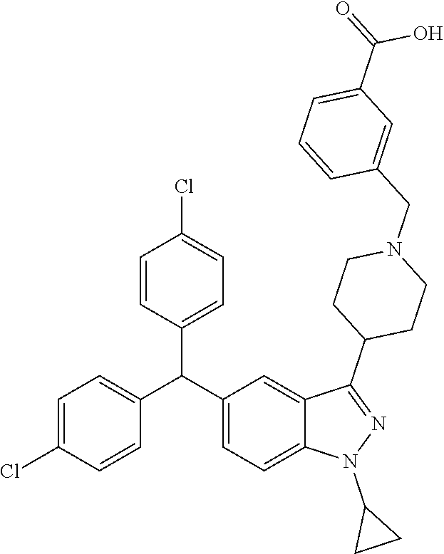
C1=C(Cl)C=CC(C(C2=CC=C3C(=C2)C(C2CCN(CC4=CC(C(=O)O)=CC=C4)CC2)=NN3C2CC2)C2=CC=C(Cl)C=C2)=C1
